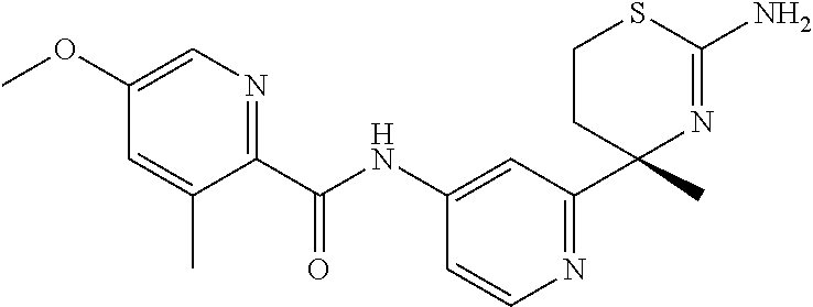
C1(C(NC2=CC(C3(C)N=C(N)SCC3)=NC=C2)=O)=NC=C(OC)C=C1C
